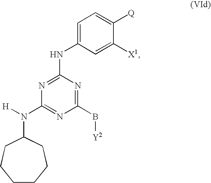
C1(N([H])C2CCCCCC2)=NC(B[Y2])=NC(NC2=CC=C([Q])C([X1])=C2)=N1
